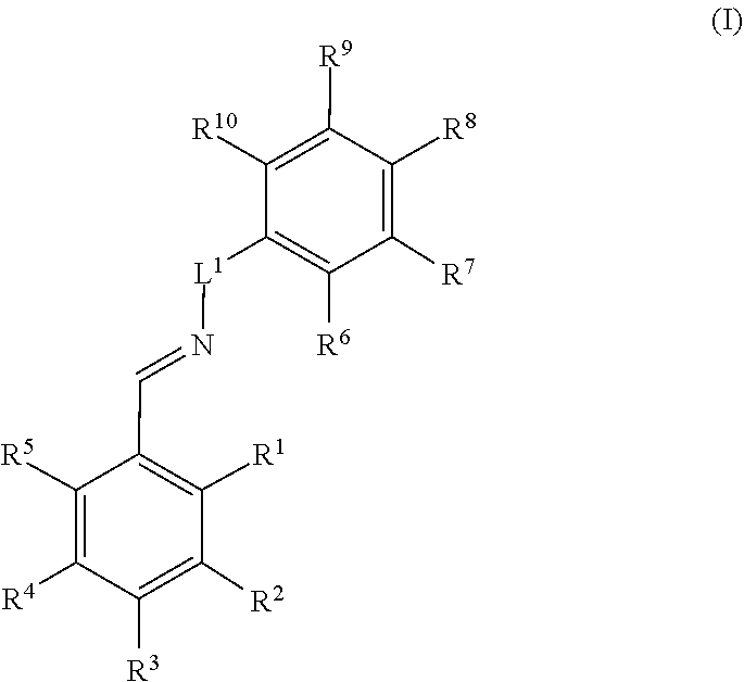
[L1](N=CC1=C([R1])C([R2])=C([R3])C([R4])=C1[R5])C1=C([R6])C([R7])=C([R8])C([R9])=C1[R10]
